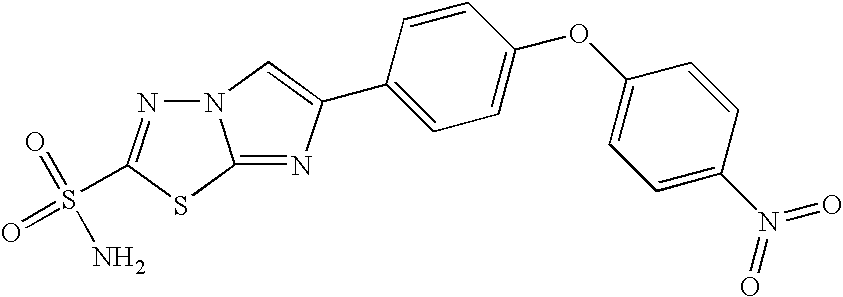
N12N=C(S(=O)(=O)N)SC1=NC(C1=CC=C(OC3=CC=C(N(=O)=O)C=C3)C=C1)=C2
